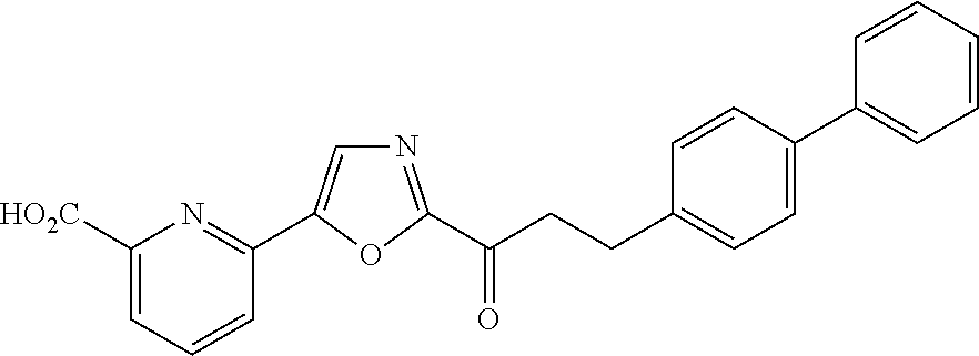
C1([HO2C])=CC=CC(C2=CN=C(C(CCC3=CC=C(C4=CC=CC=C4)C=C3)=O)O2)=N1
